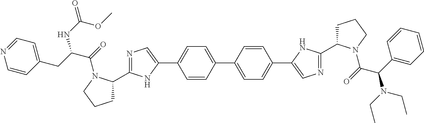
N1=C(C2CCCN2C(=O)C(CC2=CC=NC=C2)NC(=O)OC)NC(C2=CC=C(C3=CC=C(C4=CN=C(C5CCCN5C(=O)C(C5=CC=CC=C5)N(CC)CC)N4)C=C3)C=C2)=C1
